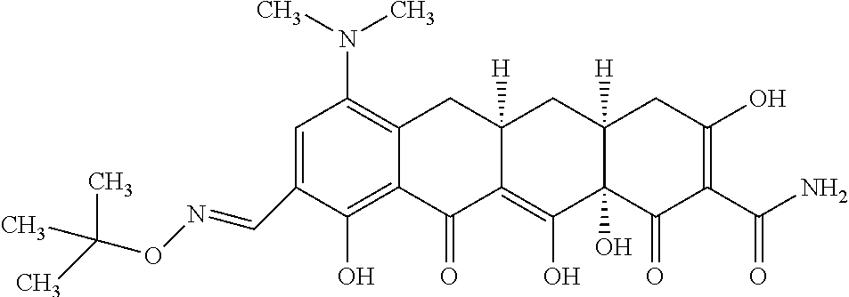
C1=C(C=NOC(C)(C)C)C(O)=C2C(=C1N(C)C)CC1([H])C(=C(O)C3(O)C([H])(C1)CC(O)=C(C(N)=O)C3=O)C2=O
